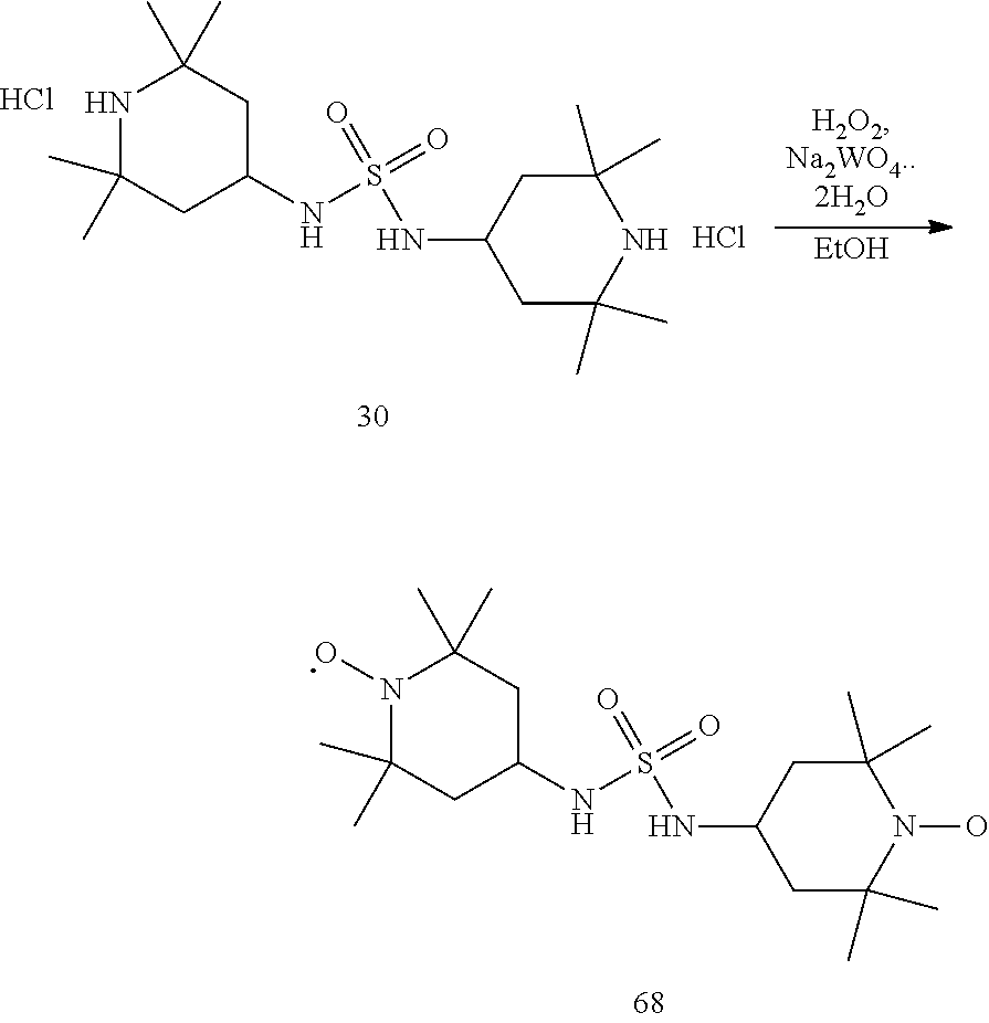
N1C(C)(C)CC(NS(NC2CC(C)(C)NC(C)(C)C2)(=O)=O)CC1(C)C.Cl.Cl.[EtOH].N1(O)C(C)(C)CC(NS(NC2CC(C)(C)N(O)C(C)(C)C2)(=O)=O)CC1(C)C
